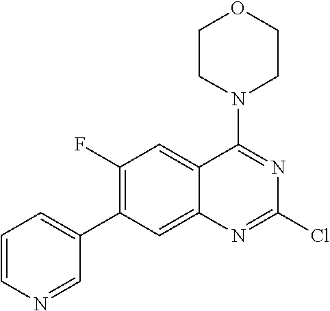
C1(F)=C(C2=CC=CN=C2)C=C2C(=C1)C(N1CCOCC1)=NC(Cl)=N2
